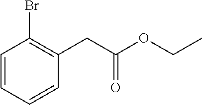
C1=CC=CC(CC(OCC)=O)=C1Br
